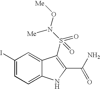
C1(I)=CC=C2C(=C1)C(S(N(O[Me])[Me])(=O)=O)=C(C(N)=O)N2
